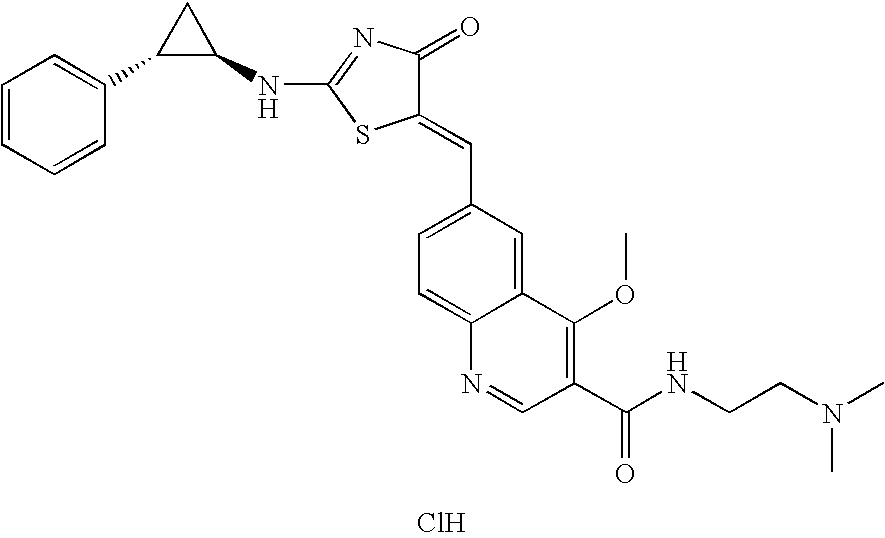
N(C1=NC(=O)C(=CC2=CC=C3C(=C2)C(OC)=C(C(NCCN(C)C)=O)C=N3)S1)C1C(C2=CC=CC=C2)C1.Cl
